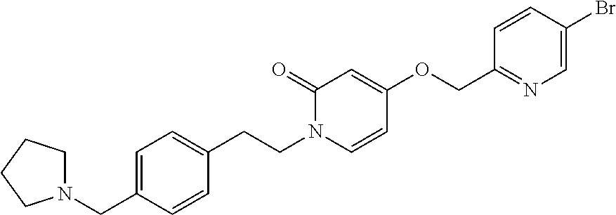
C1N(CC2=CC=C(CCN3C(=O)C=C(OCC4=NC=C(Br)C=C4)C=C3)C=C2)CCC1
